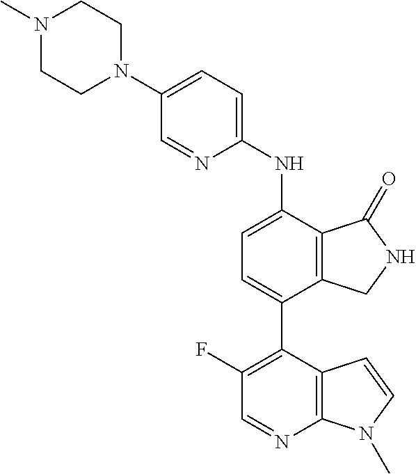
N1(C)CCN(C2=CC=C(NC3=CC=C(C4=C(F)C=NC5=C4C=CN5C)C4=C3C(=O)NC4)N=C2)CC1
